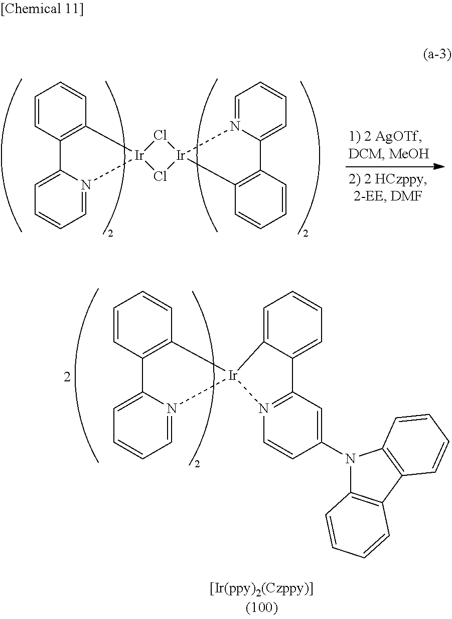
C1=CC2=C(C=C1)[Ir]1(N3=CC=CC=C23)Cl[Ir]2(N3=CC=CC=C3C3=C2C=CC=C3)Cl1.C1=CC2=C(C=C1)[Ir]1(N3=CC=CC=C23)C2=CC=CC=C2C2=N1C=CC(N1C3=C(C4=C1C=CC=C4)C=CC=C3)=C2
